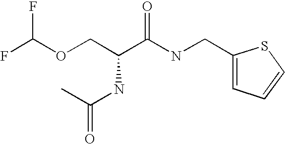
C1(CNC(C(COC(F)F)NC(=O)C)=O)=CC=CS1
